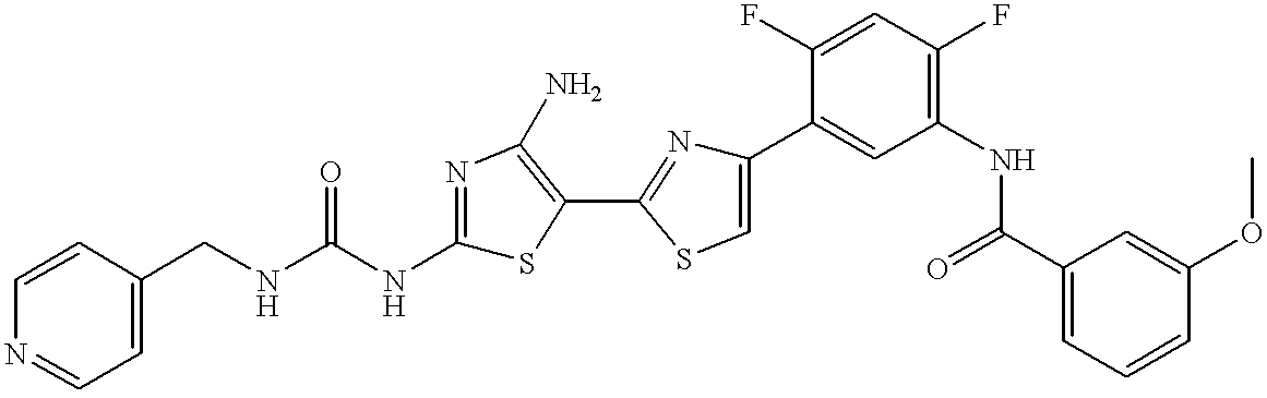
C1(CNC(NC2=NC(N)=C(C3=NC(C4=CC(NC(C5=CC=CC(OC)=C5)=O)=C(F)C=C4F)=CS3)S2)=O)=CC=NC=C1
